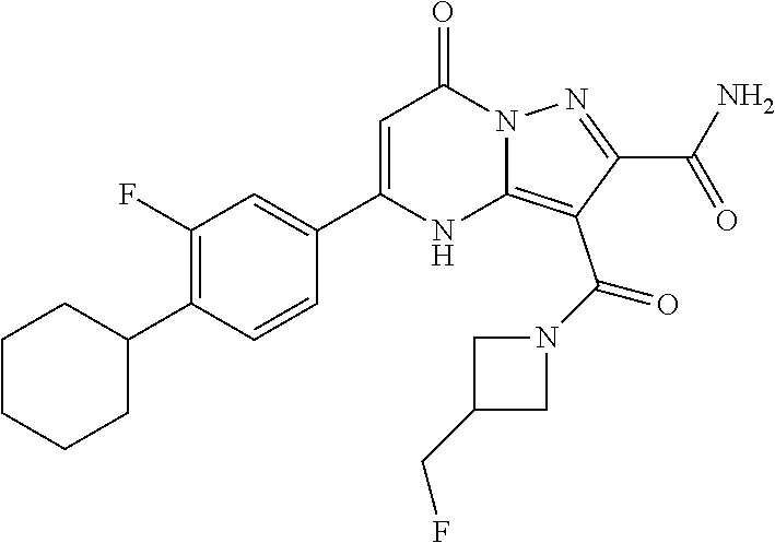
C1C(CF)CN1C(C1=C2NC(C3=CC(F)=C(C4CCCCC4)C=C3)=CC(=O)N2N=C1C(N)=O)=O
